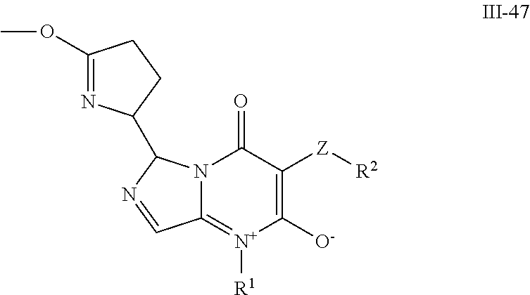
C12=[N+]([R1])C([O-])=C([Z][R2])C(=O)N1C(C1N=C(OC)CC1)N=C2
